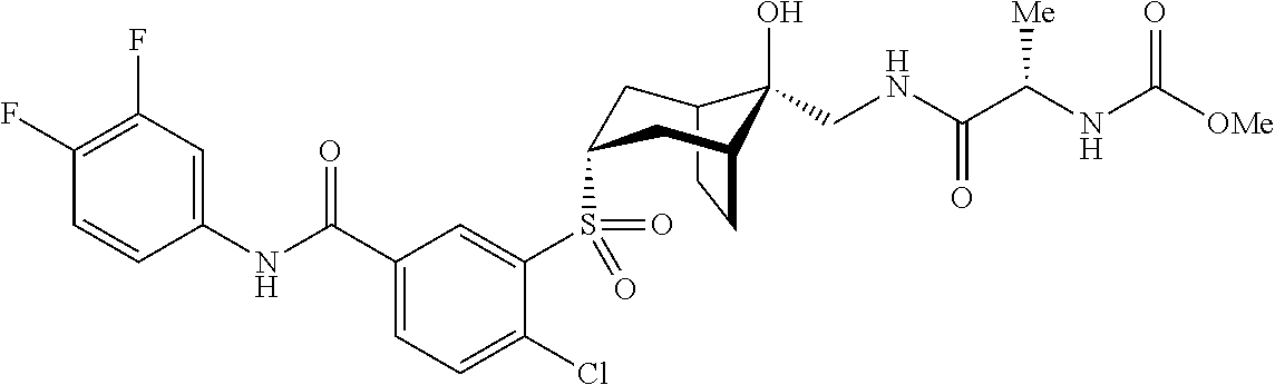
C12CCC(CC(S(C3=CC(C(NC4=CC(F)=C(F)C=C4)=O)=CC=C3Cl)(=O)=O)C1)C2(O)CNC(C(NC([OMe])=O)[Me])=O
